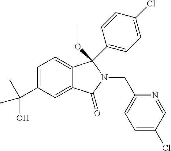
C1=C(C(C)(O)C)C=C2C(=C1)C(OC)(C1=CC=C(Cl)C=C1)N(CC1=CC=C(Cl)C=N1)C2=O
